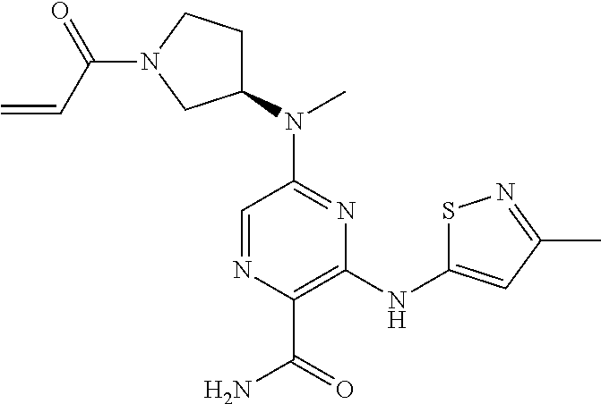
C1=NC(C(=O)N)=C(NC2=CC(C)=NS2)N=C1N(C1CCN(C(C=C)=O)C1)C
